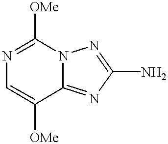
N1=C([OMe])N2C(=NC(N)=N2)C([OMe])=C1
